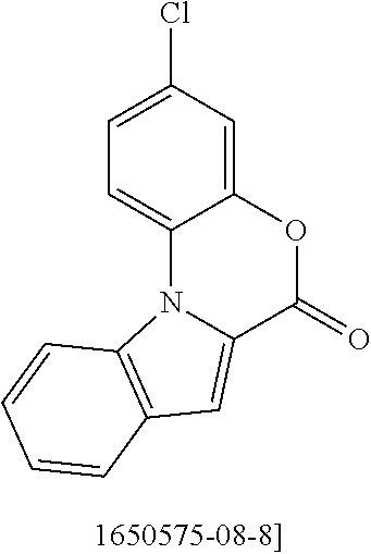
C1=C(Cl)C=C2C(=C1)N1C(=CC3=C1C=CC=C3)C(=O)O2
